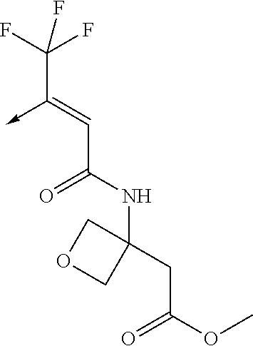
C(C(NC1(CC(OC)=O)COC1)=O)=C(->C)C(F)(F)F
